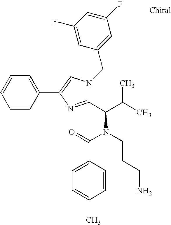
C1=CC=CC(C2=CN(CC3=CC(F)=CC(F)=C3)C(C(C(C)C)N(CCCN)C(=O)C3=CC=C(C)C=C3)=N2)=C1
